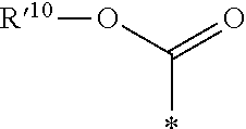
[R10]OC(*)=O
